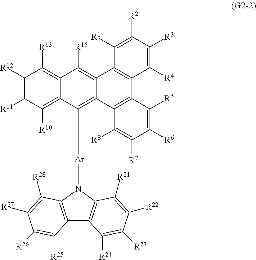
C12=C(N([Ar]C3=C4C(=C([R15])C5=C([R13])C([R12])=C([R11])C([R10])=C35)C3=C(C5=C4C([R8])=C([R7])C([R6])=C5[R5])C([R4])=C([R3])C([R2])=C3[R1])C3=C1C([R24])=C([R23])C([R22])=C3[R21])C([R28])=C([R27])C([R26])=C2[R25]
